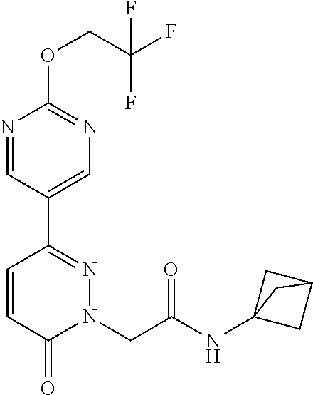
N1=CC(C2=NN(CC(NC34CC(C3)C4)=O)C(=O)C=C2)=CN=C1OCC(F)(F)F
